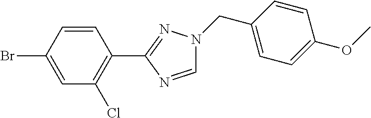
C1=NC(C2=C(Cl)C=C(Br)C=C2)=NN1CC1=CC=C(OC)C=C1
